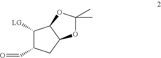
C1([LG])C(C=O)CC2C1OC(C)(C)O2
